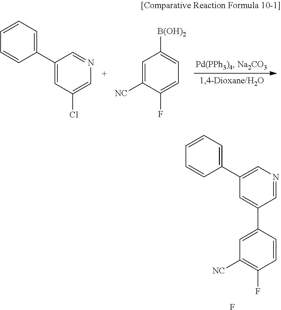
C1(C2=CC=CC=C2)=CC(Cl)=CN=C1.C1=C([NC])C(F)=CC=C1[B(OH)2].C1(C2=CC=CC=C2)=CN=CC(C2=CC([NC])=C(F)C=C2)=C1.F
